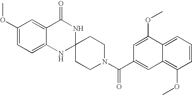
C1(OC)=CC=C2C(=C1)C(=O)NC1(N2)CCN(C(=O)C2=CC3=C(OC)C=CC=C3C(OC)=C2)CC1
